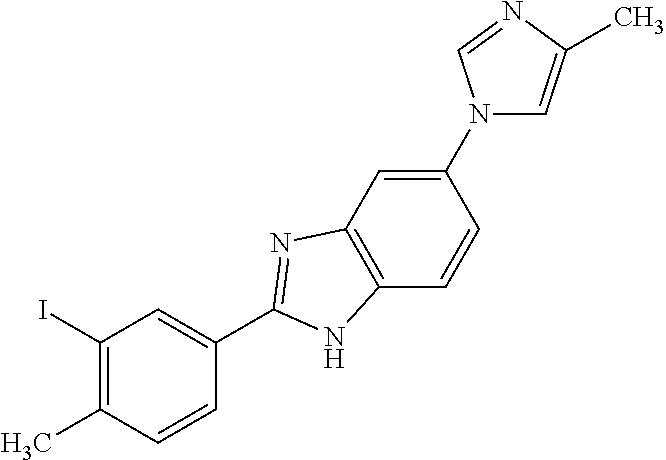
C1(N2C=C(C)N=C2)=CC2=C(C=C1)NC(C1=CC(I)=C(C)C=C1)=N2
